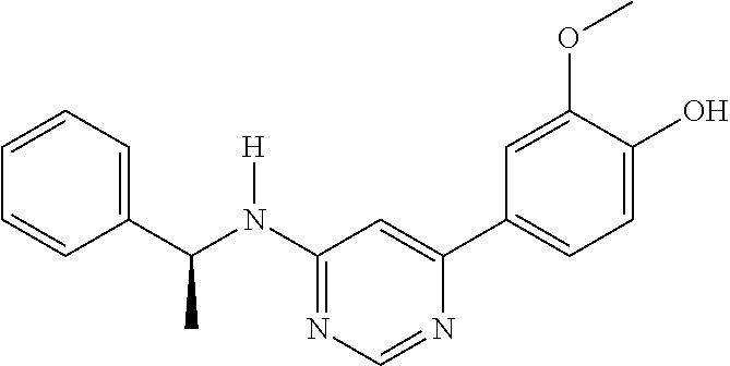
C1=CC=C(C(N(C2=NC=NC(C3=CC=C(O)C(OC)=C3)=C2)[H])C)C=C1
